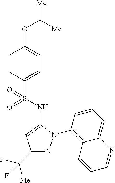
C1(OC([Me])[Me])=CC=C(S(=O)(=O)NC2=CC(C([Me])(F)F)=NN2C2=C3C(=CC=C2)N=CC=C3)C=C1
